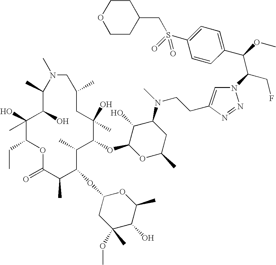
C1(O)(C)C(CC)OC(=O)C(C)C(OC2CC(OC)(C)C(O)C(C)O2)C(C)C(OC2OC(C)CC(N(C)CCC3=CN(C(CF)C(C4=CC=C(S(=O)(CC5CCOCC5)=O)C=C4)OC)N=N3)C2O)C(O)(C)CC(C)CN(C)C(C)C1O
